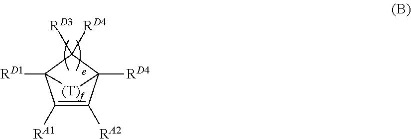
C1([RA1])=C([RA2])C2([RD4])C([RD3])([RD4])C1([RD1])[(T)f]2
